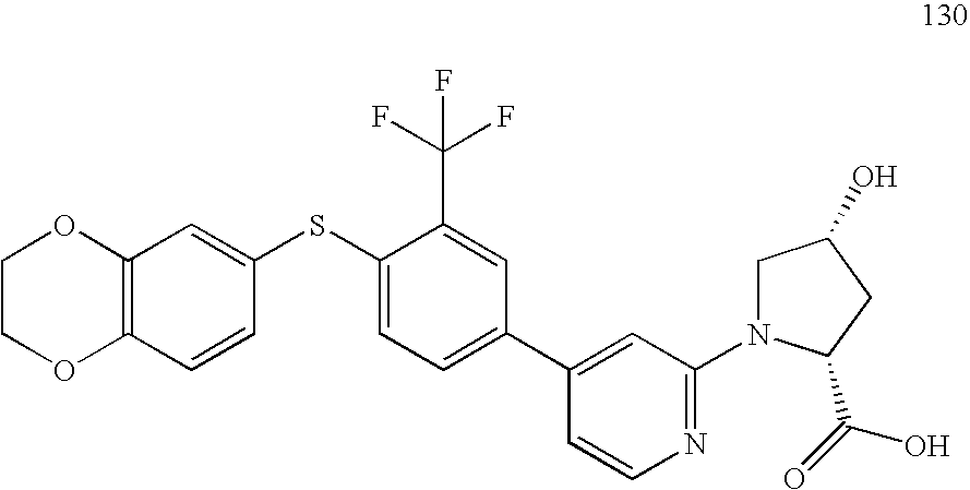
C1COC2=C(O1)C=C(SC1=CC=C(C3=CC(N4CC(O)CC4C(=O)O)=NC=C3)C=C1C(F)(F)F)C=C2
